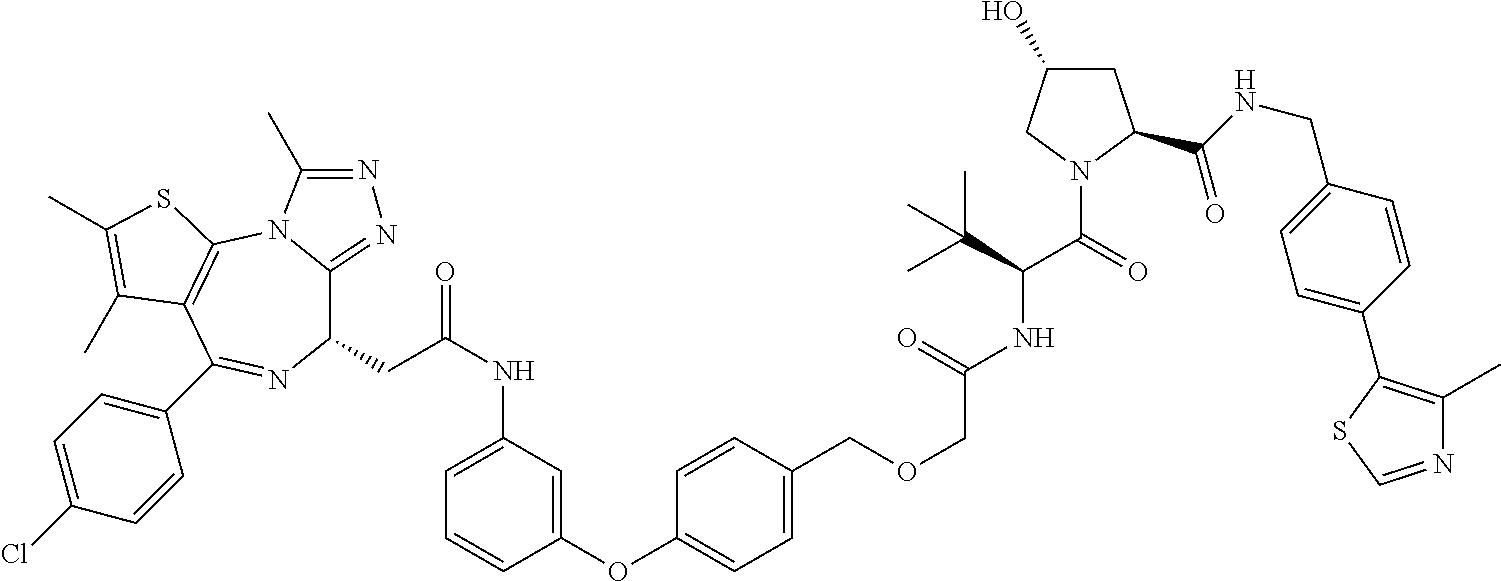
C1(CC(=O)NC2=CC=CC(OC3=CC=C(COCC(NC(C(=O)N4C(C(NCC5=CC=C(C6=C(C)N=CS6)C=C5)=O)CC(O)C4)C(C)(C)C)=O)C=C3)=C2)C2=NN=C(C)N2C2=C(C(C3=CC=C(Cl)C=C3)=N1)C(C)=C(C)S2
